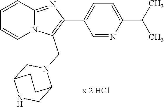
C12=NC(C3=CC=C(C(C)C)N=C3)=C(CN3CC4NCC3CC4)N1C=CC=C2
